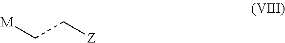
[M]CC[Z]
